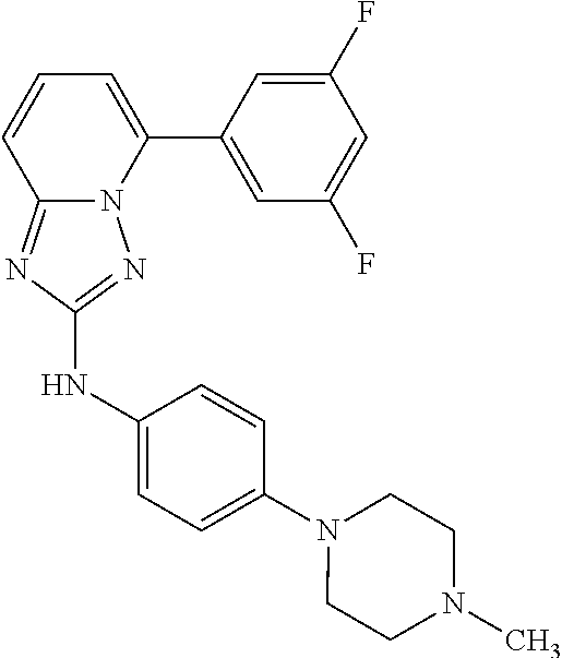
C1(F)=CC(C2=CC=CC3=NC(NC4=CC=C(N5CCN(C)CC5)C=C4)=NN23)=CC(F)=C1
